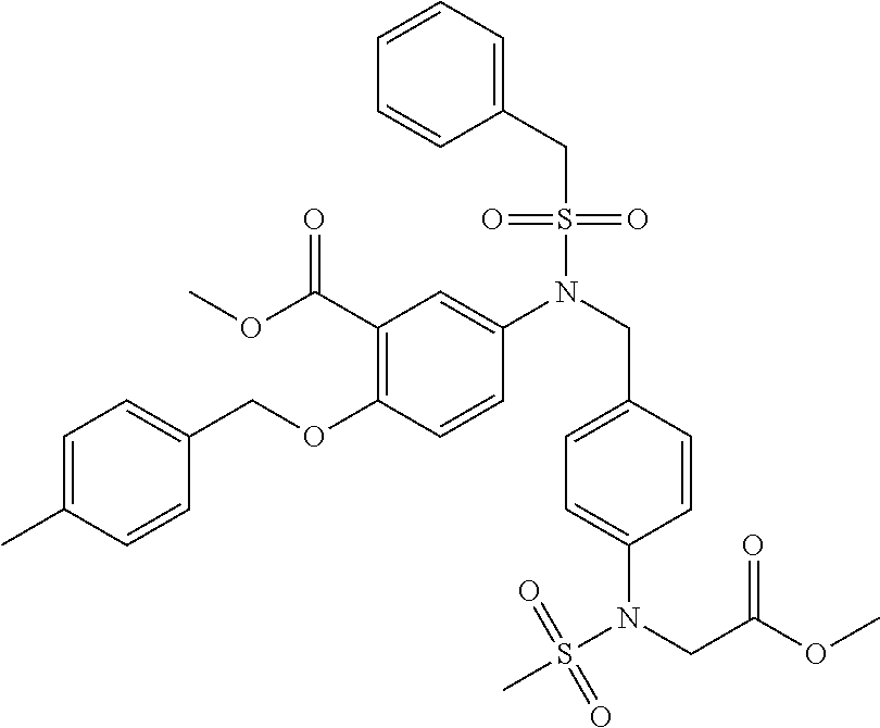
CC1=CC=C(COC2=C(C(OC)=O)C=C(N(CC3=CC=C(N(CC(OC)=O)S(C)(=O)=O)C=C3)S(CC3=CC=CC=C3)(=O)=O)C=C2)C=C1
